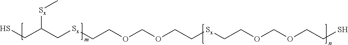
SCC(C[Sx]CCOCOCC[Sx]CCOCOCCS)[Sx]C
